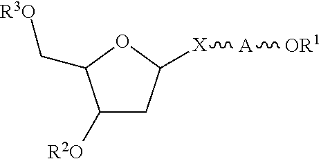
[X]([A][OR1])C1CC([R2O])C(C[R3O])O1
